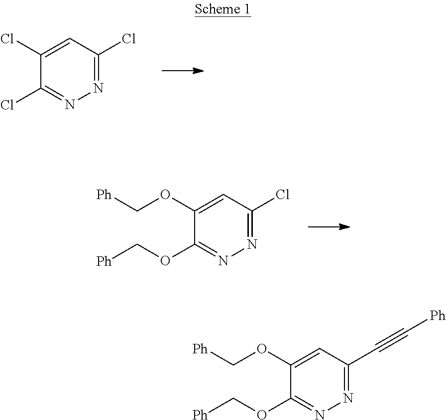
N1=C(Cl)C(Cl)=CC(Cl)=N1.N1=C(OC[Ph])C(OC[Ph])=CC(Cl)=N1.N1=C(OC[Ph])C(OC[Ph])=CC(C#C[Ph])=N1
